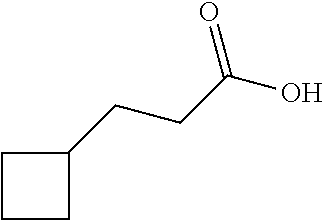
C1CCC1CCC(O)=O
